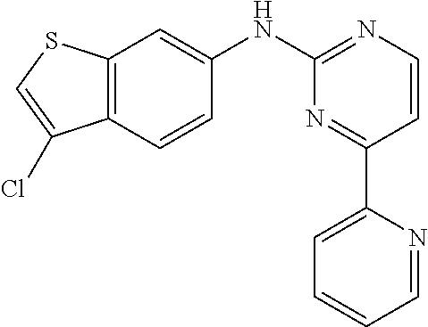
C12=C(C=CC(NC3=NC=CC(C4=CC=CC=N4)=N3)=C1)C(Cl)=CS2
